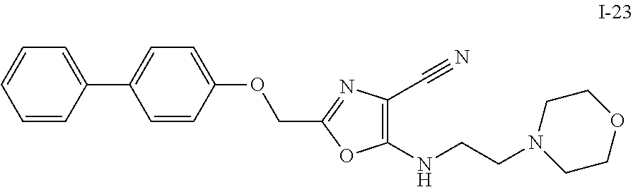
C1=CC(C2=CC=C(OCC3=NC(C#N)=C(NCCN4CCOCC4)O3)C=C2)=CC=C1
